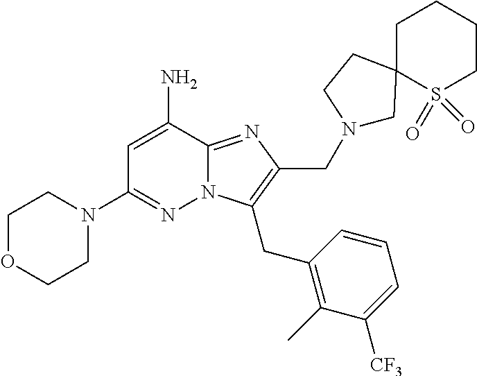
C1=C(N)C2=NC(CN3CC4(CC3)S(=O)(=O)CCCC4)=C(CC3=C(C)C([CF3])=CC=C3)N2N=C1N1CCOCC1
